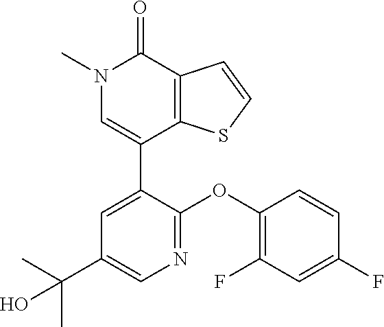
C1=CSC2=C1C(=O)N(C)C=C2C1=CC(C(C)(C)O)=CN=C1OC1=C(F)C=C(F)C=C1
